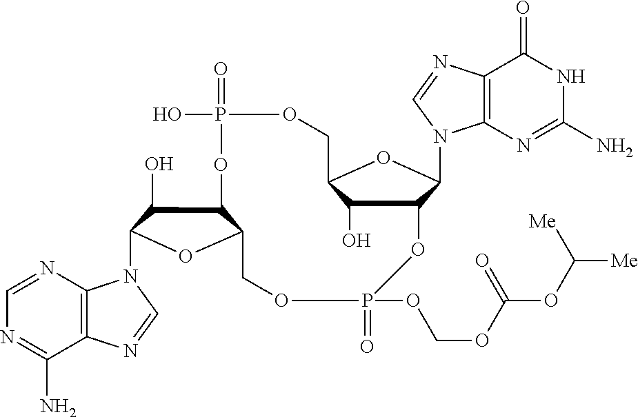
C12=C(N=CN=C1N)N(C1C(O)C3C(O1)COP(=O)(OCOC(OC([Me])[Me])=O)OC1C(O)C(COP(=O)(O)O3)OC1N1C3=C(N=C1)C(=O)NC(N)=N3)C=N2
